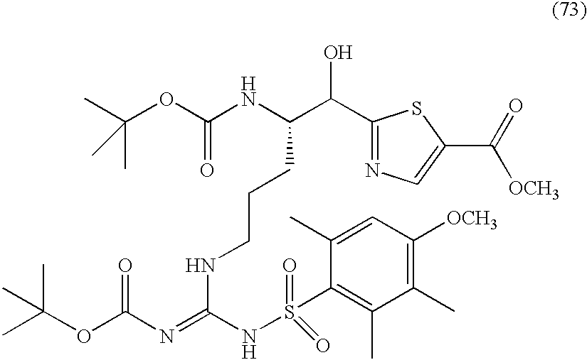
C(OC(NC(C(C1=NC=C(C(=O)[OCH3])S1)O)CCCNC(NS(=O)(=O)C1=C(C)C(C)=C([OCH3])C=C1C)=NC(OC(C)(C)C)=O)=O)(C)(C)C
